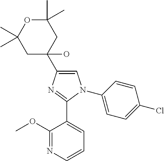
C1(C2(O)CC(C)(C)OC(C)(C)C2)=CN(C2=CC=C(Cl)C=C2)C(C2=CC=CN=C2OC)=N1
